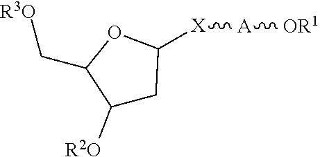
C1([R2O])CC([X][A][OR1])OC1C[R3O]
